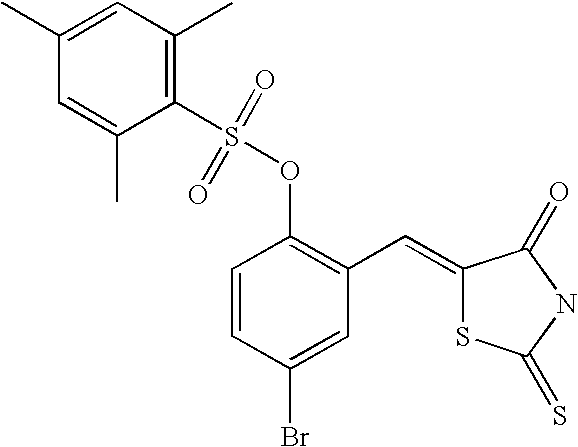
C1=CC(Br)=CC(C=C2SC(=S)NC2=O)=C1OS(C1=C(C)C=C(C)C=C1C)(=O)=O
